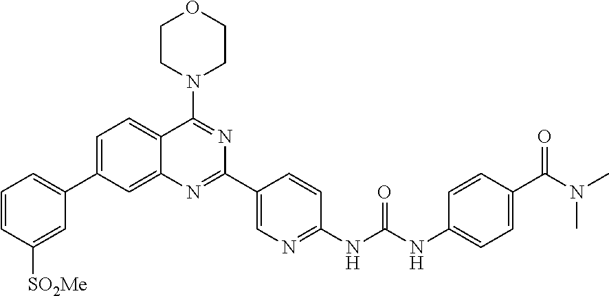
C1=C(C2=CC=CC([SO2Me])=C2)C=C2C(=C1)C(N1CCOCC1)=NC(C1=CN=C(NC(NC3=CC=C(C(=O)N(C)C)C=C3)=O)C=C1)=N2
